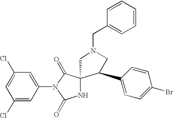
C1=C(Cl)C=C(N2C(=O)C3(NC2=O)CN(CC2=CC=CC=C2)CC3C2=CC=C(Br)C=C2)C=C1Cl
